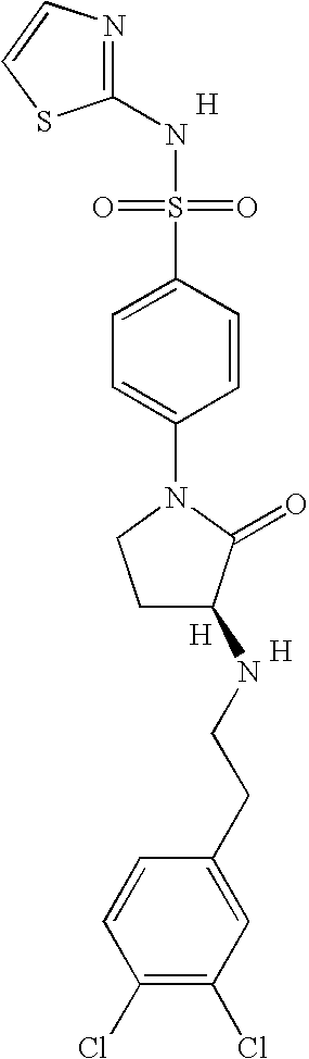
N1=C(NS(=O)(=O)C2=CC=C(N3CCC(NCCC4=CC(Cl)=C(Cl)C=C4)C3=O)C=C2)SC=C1.[H].[H].[H]
